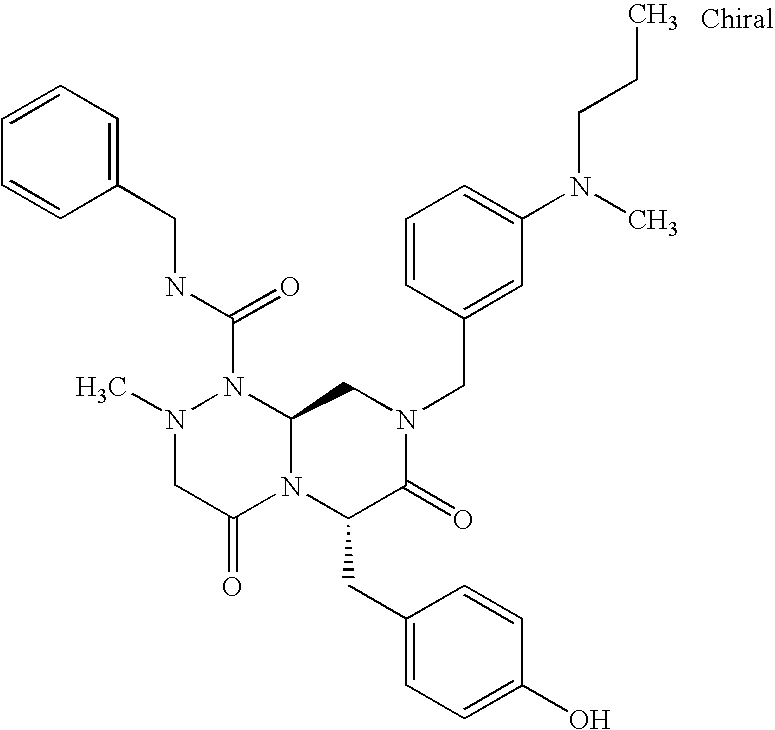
N(C(N1N(C)CC(=O)N2C1CN(CC1=CC(N(C)CCC)=CC=C1)C(=O)C2CC1=CC=C(O)C=C1)=O)CC1=CC=CC=C1
